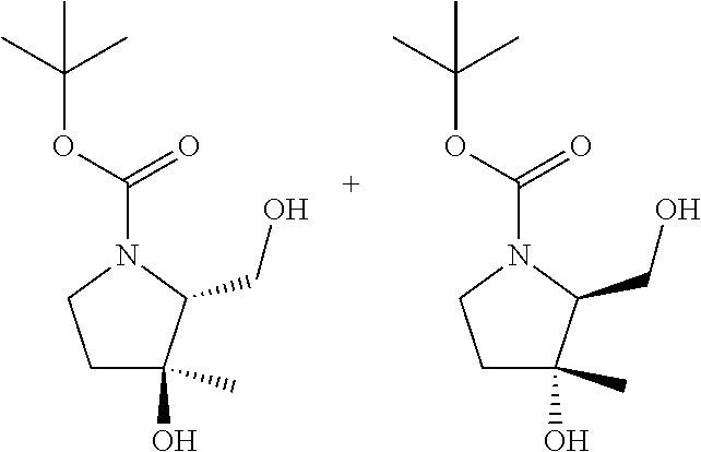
C1C(O)(C)C(CO)N(C(OC(C)(C)C)=O)C1.C1C(O)(C)C(CO)N(C(OC(C)(C)C)=O)C1
